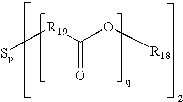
[Sp][R19]C(O[R18])=O
